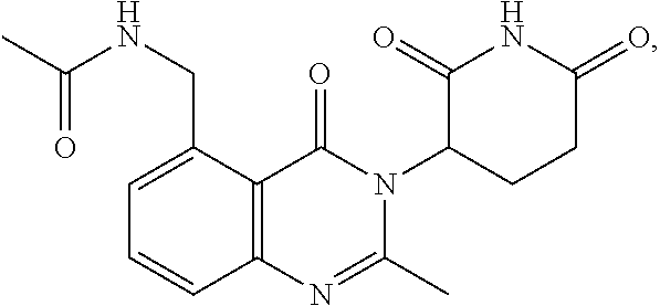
C12=C(C(CNC(C)=O)=CC=C1)C(=O)N(C1CCC(=O)NC1=O)C(C)=N2
